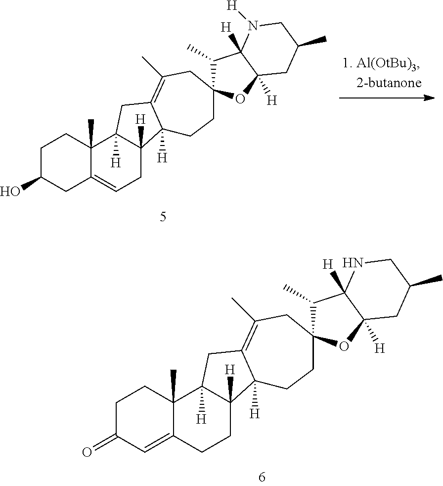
C1C(O)CC2=CCC3([H])C([H])(C2(C)C1)CC1=C(C)CC2(C(C)C4([H])C([H])(O2)CC(C)CN4[H])CCC31[H].C1C(=O)C=C2C(C)(C1)C1([H])C([H])(CC2)C2([H])C(=C(C)CC3(C(C)C4([H])C([H])(O3)CC(C)CN4)CC2)C1
